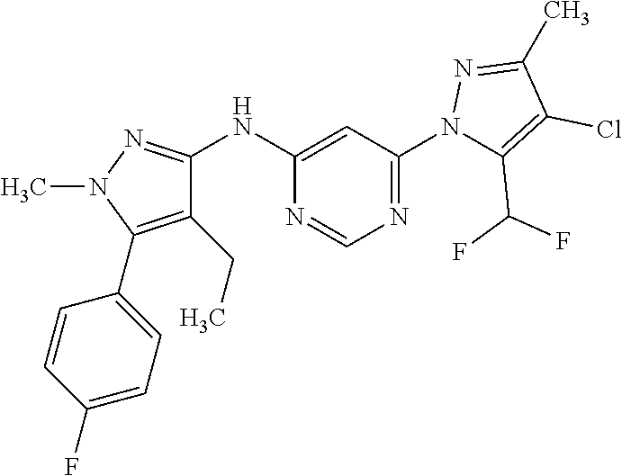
C1=CC(F)=CC=C1C1=C(CC)C(NC2=CC(N3C(C(F)F)=C(Cl)C(C)=N3)=NC=N2)=NN1C
